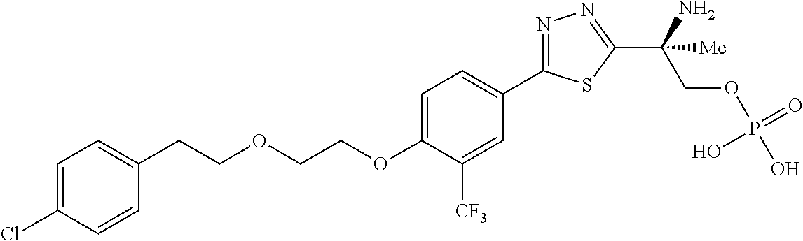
C(COCCOC1=CC=C(C2=NN=C(C(COP(O)(=O)O)(N)[Me])S2)C=C1[CF3])C1=CC=C(Cl)C=C1
